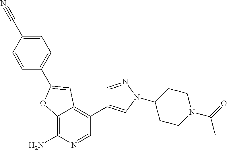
C12=C(N)N=CC(C3=CN(C4CCN(C(C)=O)CC4)N=C3)=C1C=C(C1=CC=C(C#N)C=C1)O2
